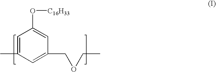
C1=C(C)C=C(COCC)C=C1O[C16H33]
